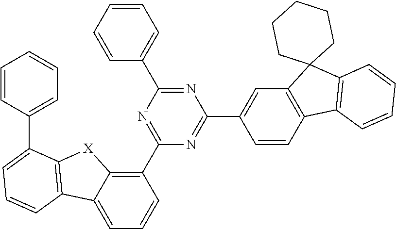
C1(C2=NC(C3=CC=CC=C3)=NC(C3=CC4=C(C=C3)C3=C(C45CCCCC5)C=CC=C3)=N2)=C2C(=CC=C1)C1=C([X]2)C(C2=CC=CC=C2)=CC=C1
